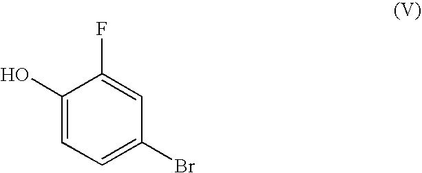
C1(O)=CC=C(Br)C=C1F
